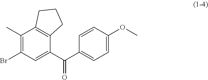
C1(C)=C(Br)C=C(C(C2=CC=C(OC)C=C2)=O)C2=C1CCC2
